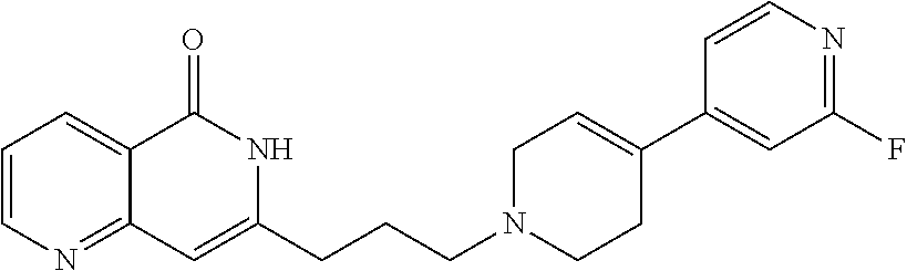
C1=CN=C2C(=C1)C(=O)NC(CCCN1CC=C(C3=CC(F)=NC=C3)CC1)=C2
